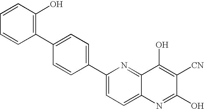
C1=CC(O)=C(C2=CC=C(C3=CC=C4C(=N3)C(O)=C([CN])C(O)=N4)C=C2)C=C1
